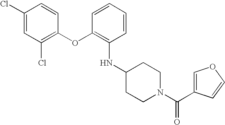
C1(Cl)=CC(Cl)=C(OC2=C(NC3CCN(C(=O)C4=COC=C4)CC3)C=CC=C2)C=C1
